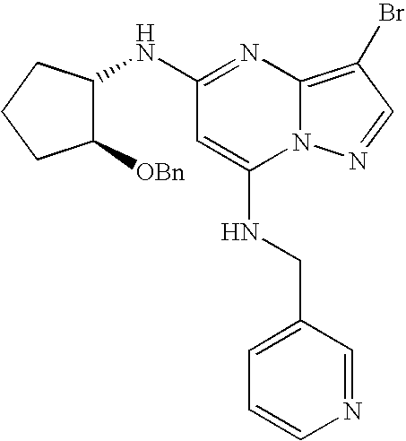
N(C1=NC2=C(Br)C=NN2C(NCC2=CC=CN=C2)=C1)C1C([OBn])CCC1
